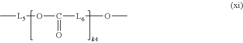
C[L5]OC([L6]OC)=O
